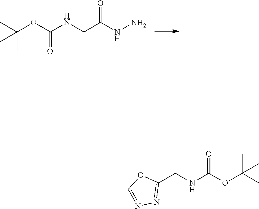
C(OC(NCC(NN)=O)=O)(C)(C)C.C1(CNC(OC(C)(C)C)=O)=NN=CO1
